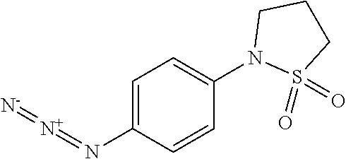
C1=C(N=[N+]=[N-])C=CC(N2S(=O)(=O)CCC2)=C1
